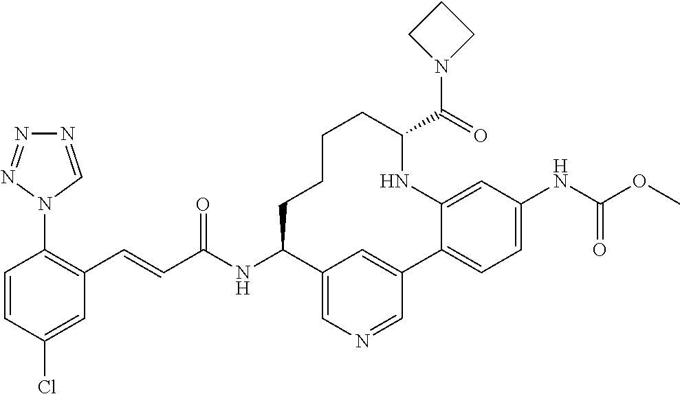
C(C(NC1C2=CN=CC(=C2)C2=CC=C(NC(OC)=O)C=C2NC(C(=O)N2CCC2)CCCC1)=O)=CC1=C(N2C=NN=N2)C=CC(Cl)=C1
